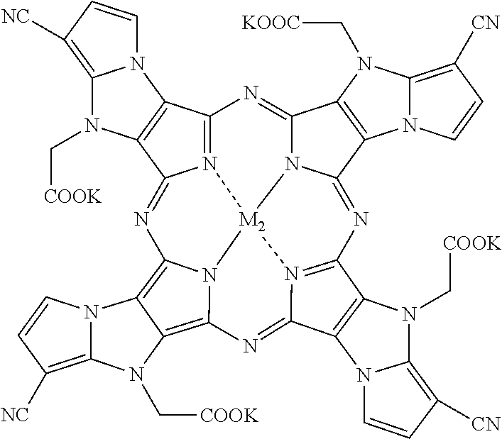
N12=C3C4=C(C1=NC1=C5C(=C6N1[M2]21N2C(=N3)C3=C(C2=NC2=N1C(=N6)C1=C2N(C[COOK])C2=C([CN])C=CN12)N1C(=C([CN])C=C1)N3C[KOOC])N(C[COOK])C1=C([NC])C=CN51)N(C[COOK])C1=C([NC])C=CN41
